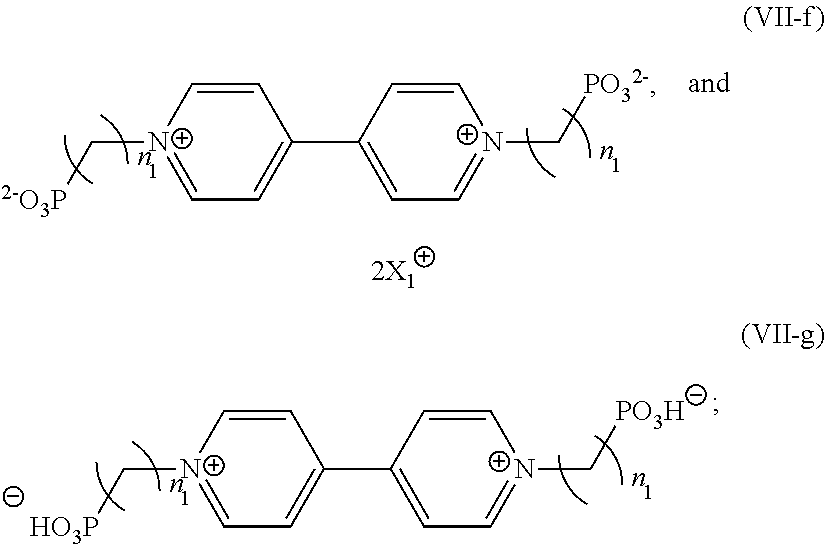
C1=C[N+](C[2-O3P])=CC=C1C1=CC=[N+](C[PO32-])C=C1.[2X1].C1=C[N+](C[HO3P])=CC=C1C1=CC=[N+](C[PO3H])C=C1
